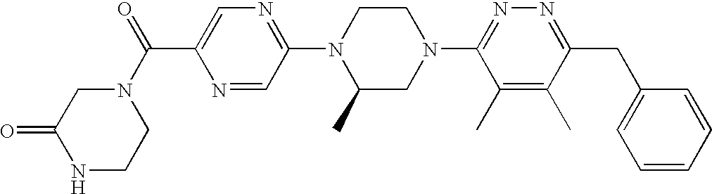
N1=CC(N2C(C)CN(C3=NN=C(CC4=CC=CC=C4)C(C)=C3C)CC2)=NC=C1C(=O)N1CC(=O)NCC1
